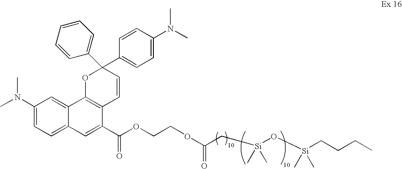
C1(N(C)C)=CC=C2C(=C1)C1=C(C(C(OCCOC(C[Si](O[Si](CCCC)(C)C)(C)C)=O)=O)=C2)C=CC(C2=CC=CC=C2)(C2=CC=C(N(C)C)C=C2)O1
